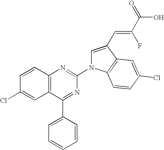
C12=C(C=CC(Cl)=C1)N=C(N1C=C(C=C(C(O)=O)F)C3=C1C=CC(Cl)=C3)N=C2C1=CC=CC=C1
